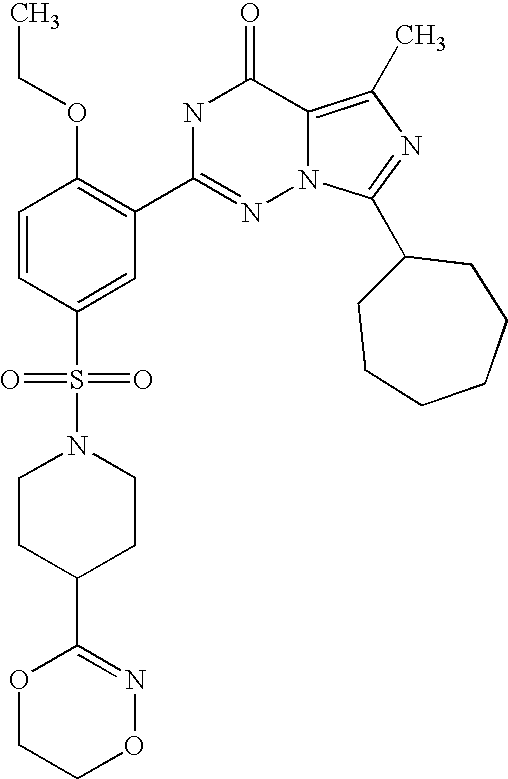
C1=CC(S(N2CCC(C3=NOCCO3)CC2)(=O)=O)=CC(C2=NN3C(=C(C)N=C3C3CCCCCC3)C(=O)N2)=C1OCC
